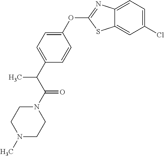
C12=CC(Cl)=CC=C1N=C(OC1=CC=C(C(C(N3CCN(C)CC3)=O)C)C=C1)S2
